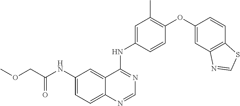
C12=CC=C(NC(COC)=O)C=C1C(NC1=CC(C)=C(OC3=CC4=C(C=C3)SC=N4)C=C1)=NC=N2
